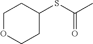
C1OCCC(SC(C)=O)C1
